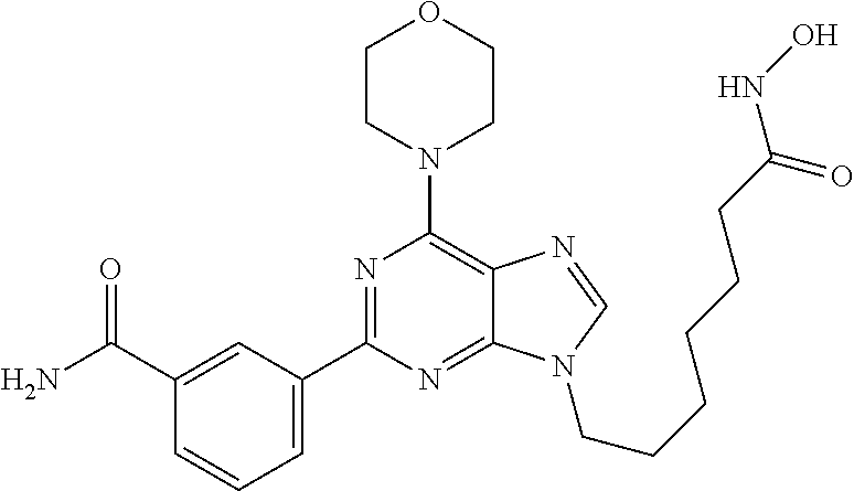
C1CN(C2=C3C(=NC(C4=CC=CC(C(N)=O)=C4)=N2)N(CCCCCCC(NO)=O)C=N3)CCO1
